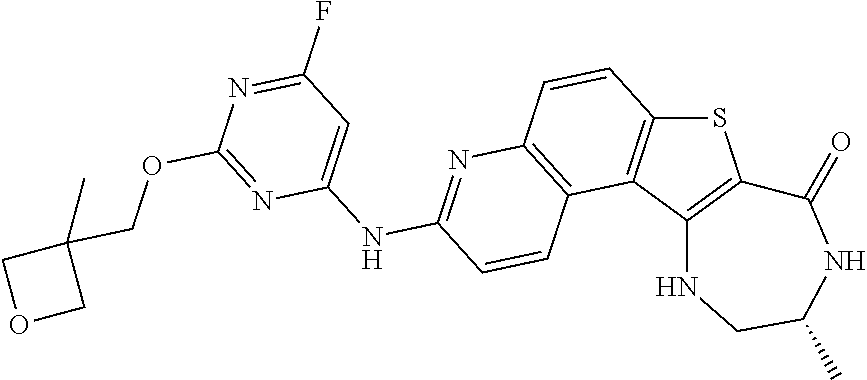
C12=C(C3=C(S1)C(=O)NC(C)CN3)C1=C(C=C2)N=C(NC2=CC(F)=NC(OCC3(C)COC3)=N2)C=C1
